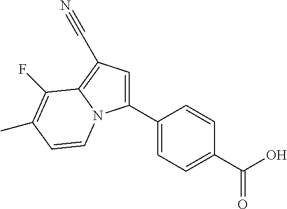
C1(C2=CC=C(C(O)=O)C=C2)=CC(C#N)=C2N1C=CC(C)=C2F
